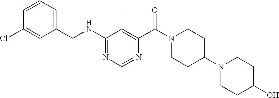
N(C1=NC=NC(C(N2CCC(N3CCC(O)CC3)CC2)=O)=C1C)CC1=CC=CC(Cl)=C1
